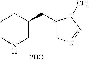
C1(CC2CCCNC2)=CN=CN1C.[2HCl]
